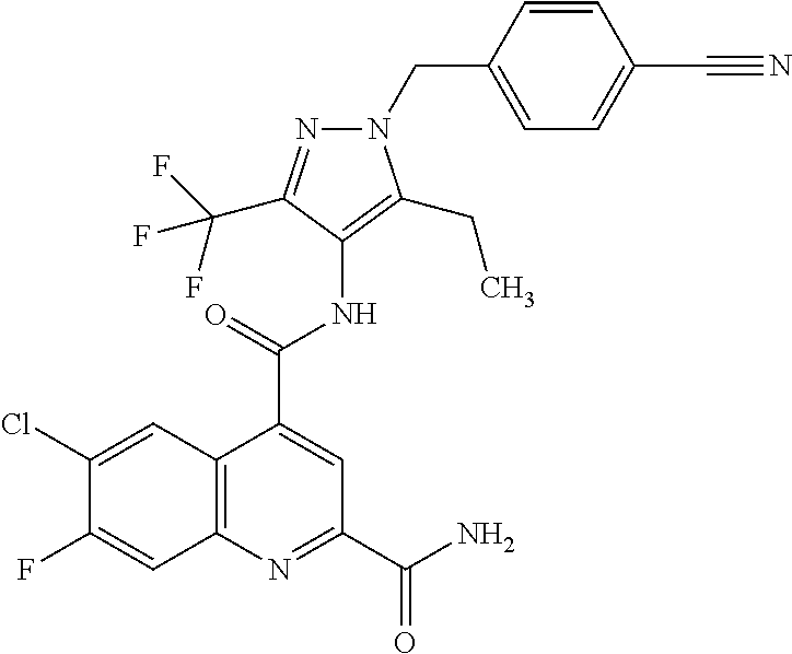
C12=C(N=C(C(=O)N)C=C1C(=O)NC1=C(CC)N(CC3=CC=C(C#N)C=C3)N=C1C(F)(F)F)C=C(F)C(Cl)=C2
